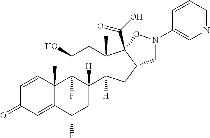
C1=CC2(C)C(=CC1=O)C(F)CC1([H])C2(F)C(O)CC2(C)C1([H])CC1C2(C(O)=O)ON(C2=CN=CC=C2)C1
